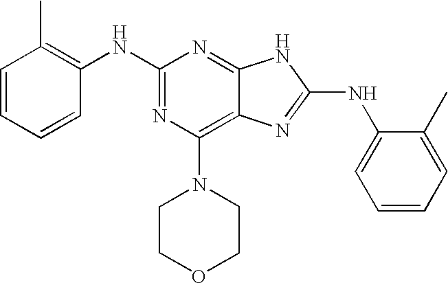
N1=C(NC2=C(C)C=CC=C2)N=C2C(=C1N1CCOCC1)N=C(NC1=CC=CC=C1C)N2
